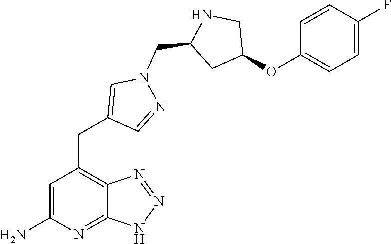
C1=C(N)N=C2C(=C1CC1=CN(CC3CC(OC4=CC=C(F)C=C4)CN3)N=C1)N=NN2
